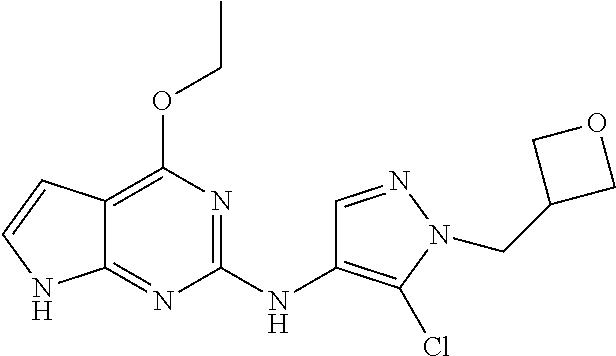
C12=C(OCC)N=C(NC3=C(Cl)N(CC4COC4)N=C3)N=C1NC=C2
